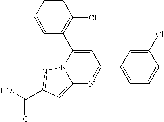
O=C(O)C1=NN2C(=C1)N=C(C1=CC=CC(Cl)=C1)C=C2C1=C(Cl)C=CC=C1
